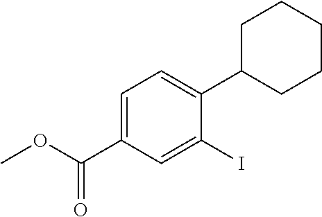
O(C(C1=CC=C(C2CCCCC2)C(I)=C1)=O)C
